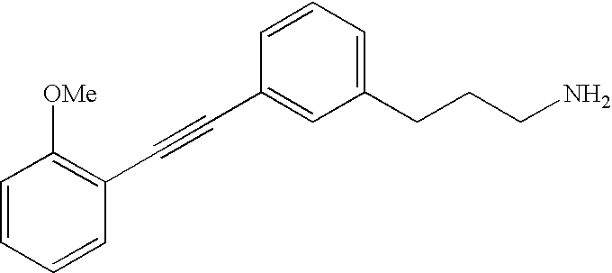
C1(CCCN)=CC=CC(C#CC2=C([OMe])C=CC=C2)=C1
